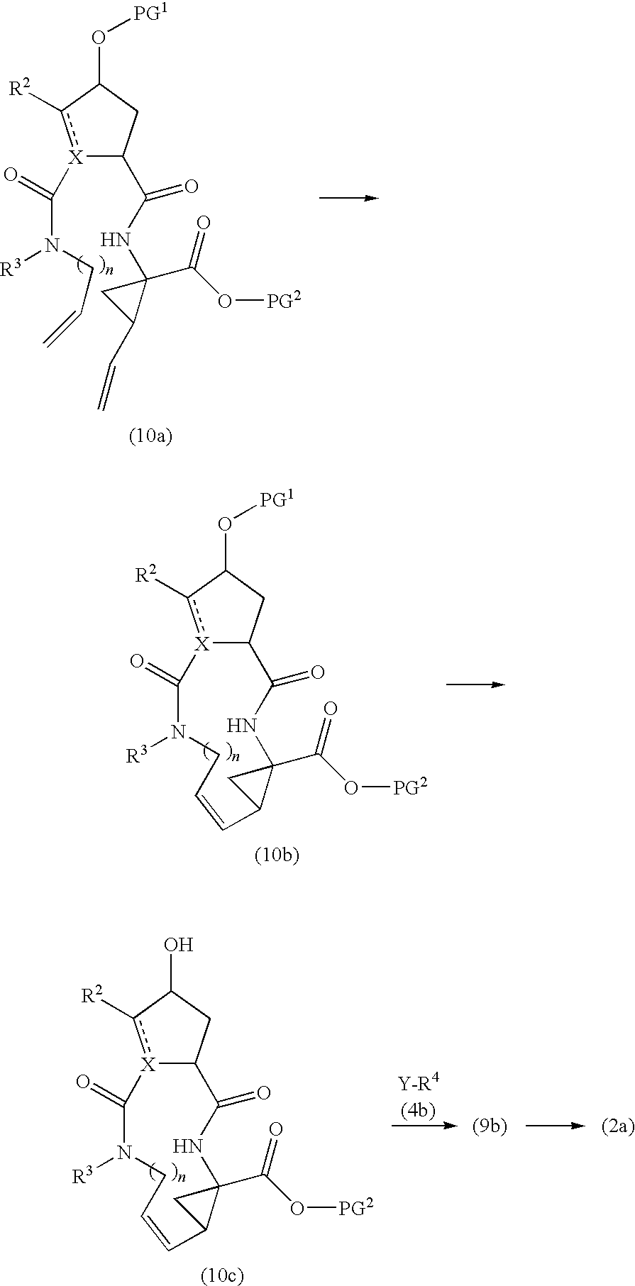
[X]1(C(N([R3])CC=C)=O)c([R2])C(O[PG1])CC1C(NC1(C(O[PG2])=O)CC1C=C)=O.[X]12c([R2])C(O[PG1])CC1C(=O)NC1(C(O[PG2])=O)CC1C=CCN([R3])C2=O.[X]12c([R2])C(O)CC1C(=O)NC1(C(O[PG2])=O)CC1C=CCN([R3])C2=O
